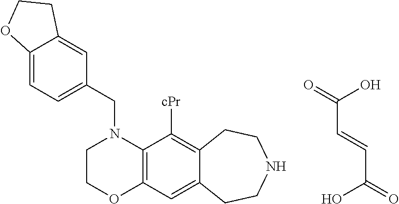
C1COC2=C(N1CC1=CC=C3C(=C1)CCO3)C([cPr])=C1C(=C2)CCNCC1.OC(=O)C=CC(O)=O
